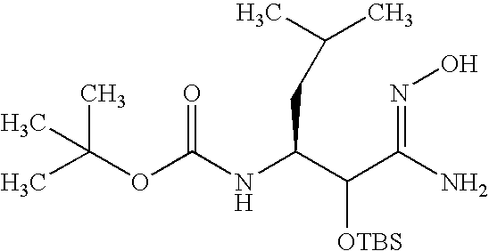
C(OC(NC(C(C(=NO)N)[OTBS])CC(C)C)=O)(C)(C)C
